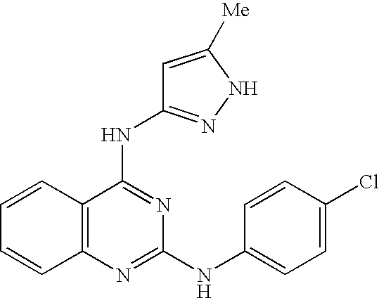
C1=CC2=C(C=C1)N=C(NC1=CC=C(Cl)C=C1)N=C2NC1=NNC([Me])=C1
